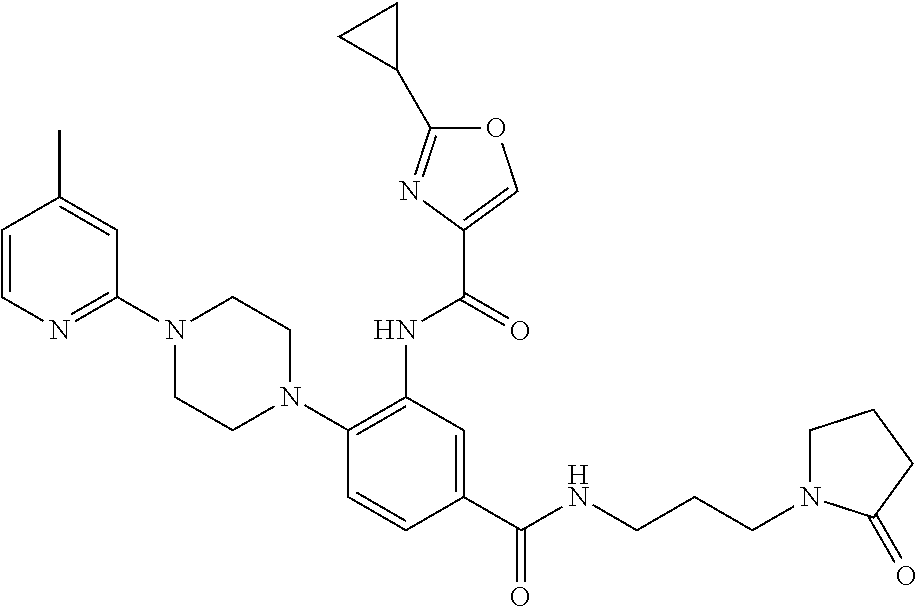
C1(C(NCCCN2CCCC2=O)=O)=CC(NC(=O)C2=COC(C3CC3)=N2)=C(N2CCN(C3=NC=CC(C)=C3)CC2)C=C1
